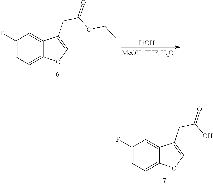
C1(F)=CC=C2C(=C1)C(CC(O)=O)=CO2.C1(F)=CC=C2C(=C1)C(CC(OCC)=O)=CO2.[LiOH]
